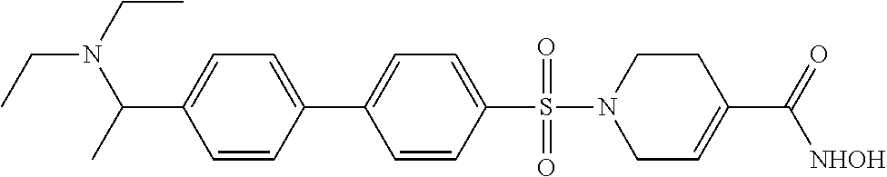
C1C=C(C([NHOH])=O)CCN1S(=O)(=O)C1=CC=C(C2=CC=C(C(C)N(CC)CC)C=C2)C=C1
